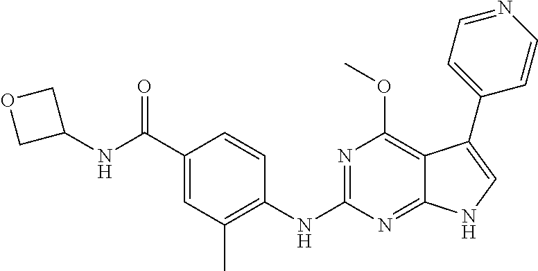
C1(C(NC2COC2)=O)=CC(C)=C(NC2=NC(OC)=C3C(=N2)NC=C3C2=CC=NC=C2)C=C1
